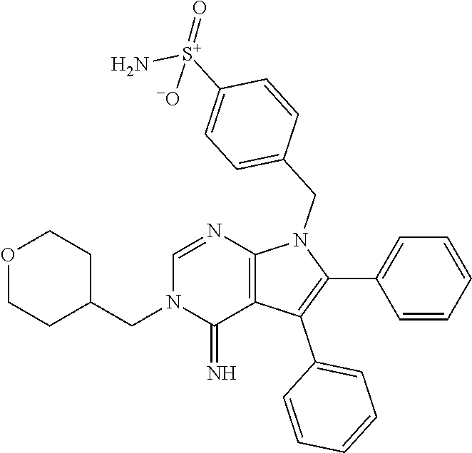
C(C1CCOCC1)N1C(=N)C2=C(N=C1)N(CC1=CC=C([S+](N)(=O)[-O])C=C1)C(C1=CC=CC=C1)=C2C1=CC=CC=C1
